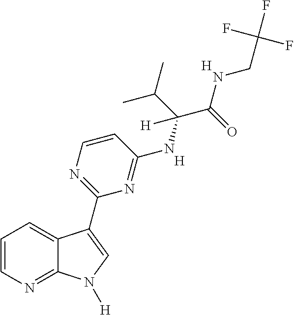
C1=CN=C2C(=C1)C(C1=NC=CC(NC(C(=O)NCC(F)(F)F)(C(C)C)[H])=N1)=CN2[H].[H].[H]
